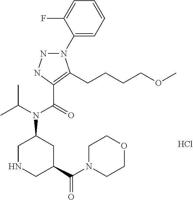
N1N(C2=CC=CC=C2F)C(CCCCOC)=C(C(=O)N(C(C)C)C2CC(C(N3CCOCC3)=O)CNC2)N1.Cl
